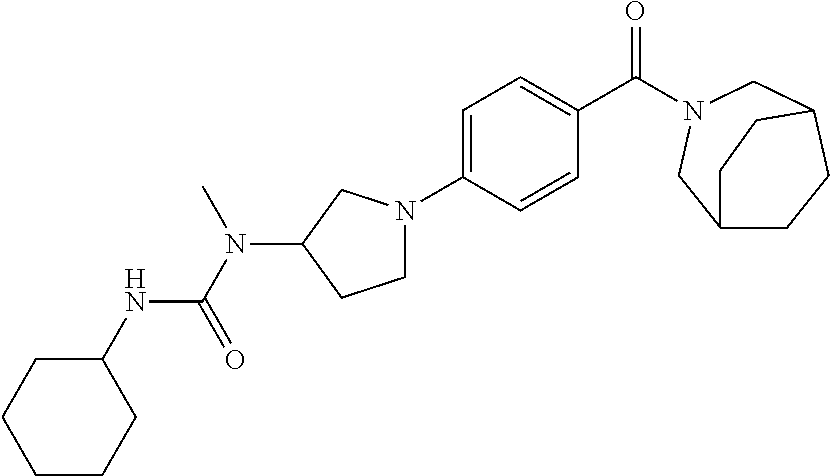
C1=C(N2CCC(N(C(=O)NC3CCCCC3)C)C2)C=CC(C(=O)N2CC3CCC(C2)CC3)=C1
